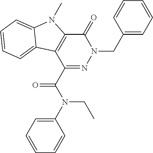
C1(CN2C(=O)C3=C(C(C(N(C4=CC=CC=C4)CC)=O)=N2)C2=CC=CC=C2N3C)=CC=CC=C1
